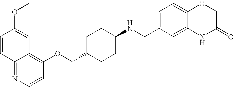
O(CC1CCC(NCC2=CC=C3C(=C2)NC(=O)CO3)CC1)C1=C2C(=NC=C1)C=CC(OC)=C2
